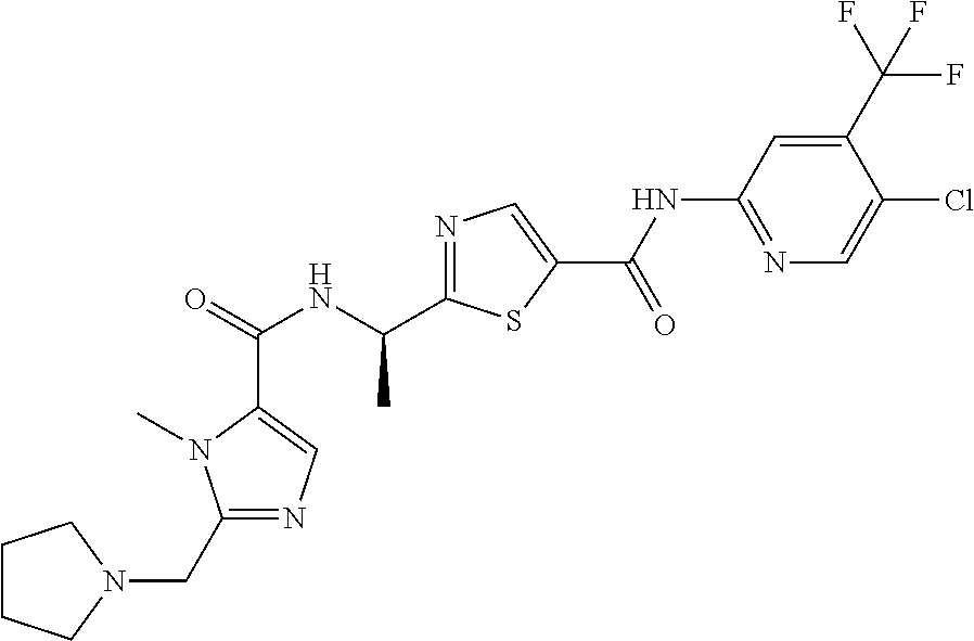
C(=O)(NC(C1=NC=C(C(NC2=NC=C(Cl)C(C(F)(F)F)=C2)=O)S1)C)C1=CN=C(CN2CCCC2)N1C
